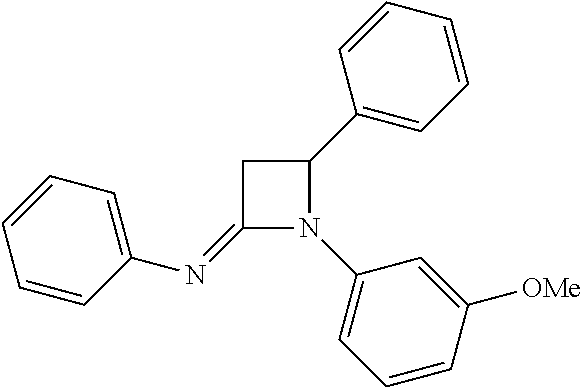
C1(=NC2=CC=CC=C2)N(C2=CC=CC([OMe])=C2)C(C2=CC=CC=C2)C1
